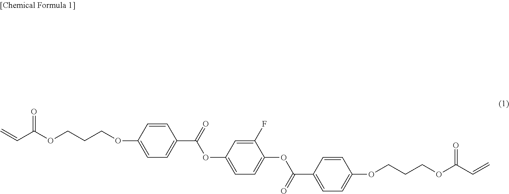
C=CC(OCCCOC1=CC=C(C(=O)OC2=CC=C(OC(=O)C3=CC=C(OCCCOC(C=C)=O)C=C3)C(F)=C2)C=C1)=O
